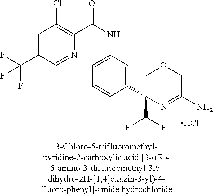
C1(C(F)F)(C2=CC(NC(=O)C3=C(Cl)C=C(C(F)(F)F)C=N3)=CC=C2F)N=C(N)COC1.Cl
